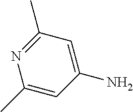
N1=C(C)C=C(N)C=C1C
